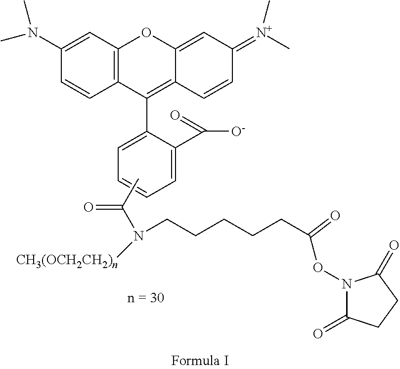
C1=C(N(C)C)C=CC2=C1OC1=CC(=[N+](C)C)C=CC1=C2C1=CC=CC=C1C([O-])=O.CC(N(CCCCCC(ON1C(=O)CCC1=O)=O)[CH3(OCH2CH2)n])=O
